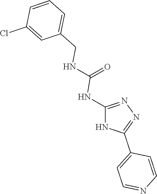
C1=C(CNC(=O)NC2=NN=C(C3=CC=NC=C3)N2)C=C(Cl)C=C1
